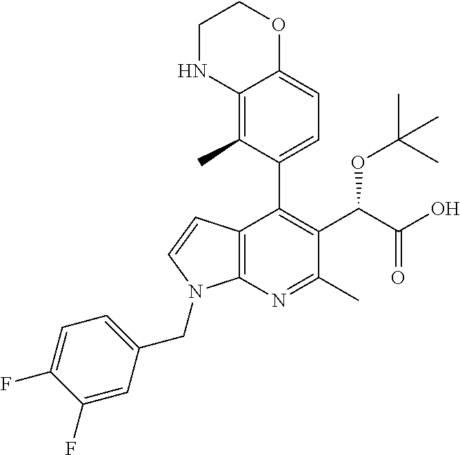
C12=C(N=C(C)C(C(C(O)=O)OC(C)(C)C)=C1C1=CC=C3C(=C1C)NCCO3)N(CC1=CC=C(F)C(F)=C1)C=C2
